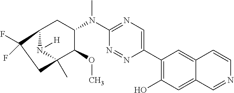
C12CC(N(C3=NC=C(C4=C(O)C=C5C(=C4)C=CN=C5)N=N3)C)C(OC)C(C)(N1[H])CC2(F)F
